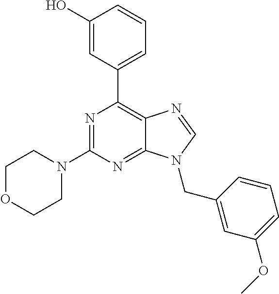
N1=C(N2CCOCC2)N=C2C(=C1C1=CC=CC(O)=C1)N=CN2CC1=CC(OC)=CC=C1
